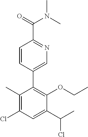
C1(C)=C(Cl)C=C(C(C)Cl)C(OCC)=C1C1=CN=C(C(N(C)C)=O)C=C1
